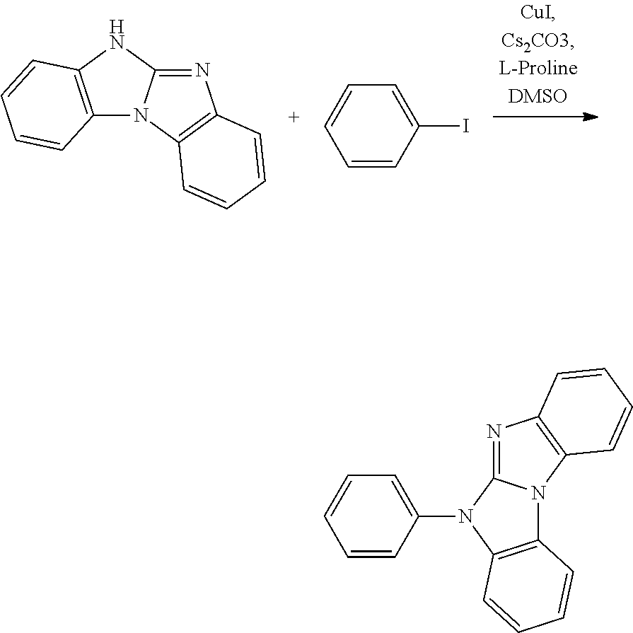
C12=NC3=C(N1C1=C(N2)C=CC=C1)C=CC=C3.C1=CC=CC(I)=C1.C12=NC3=C(N1C1=C(N2C2=CC=CC=C2)C=CC=C1)C=CC=C3
